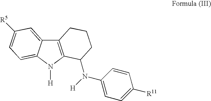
C12=C(N([H])C3=CC=C([R5])C=C13)C(N([H])C1=CC=C([R11])C=C1)CCC2
